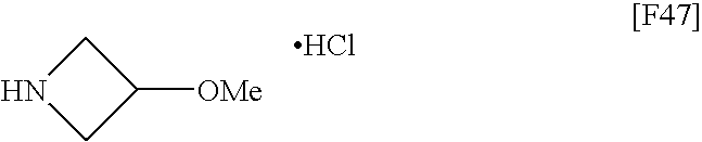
C1NCC1[OMe].Cl
